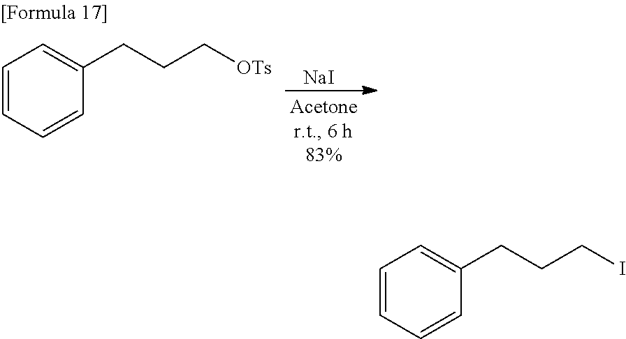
C1=CC=CC(CCC[OTs])=C1.[NaI].C1=CC=CC(CCCI)=C1
